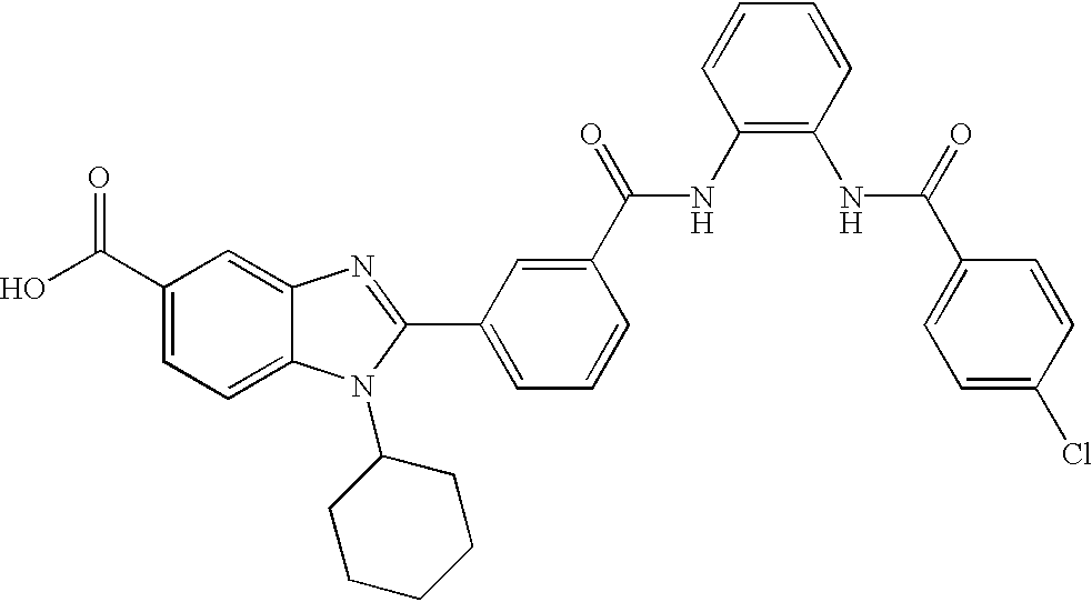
OC(C1=CC=C2C(=C1)N=C(C1=CC=CC(C(=O)NC3=C(NC(C4=CC=C(Cl)C=C4)=O)C=CC=C3)=C1)N2C1CCCCC1)=O
